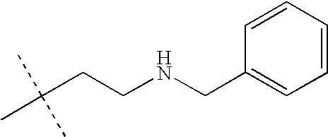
C1=CC=CC=C1CNCCC(C)(C)C
